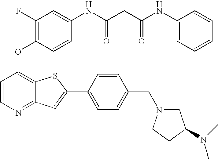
C1=CC(OC2=C(F)C=C(NC(CC(NC3=CC=CC=C3)=O)=O)C=C2)=C2C(=N1)C=C(C1=CC=C(CN3CC(N(C)C)CC3)C=C1)S2
